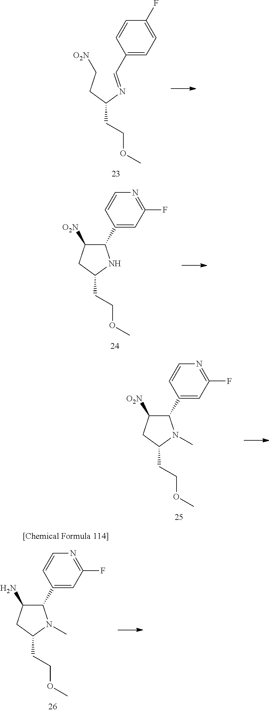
C(=NC(CC[O2N])CCOC)C1=CC=C(F)C=C1.C1(C2=CC(F)=NC=C2)C([O2N])CC(CCOC)N1.C1(C2=CC(F)=NC=C2)C([O2N])CC(CCOC)N1C.C1(C2=CC(F)=NC=C2)C(N)CC(CCOC)N1C
